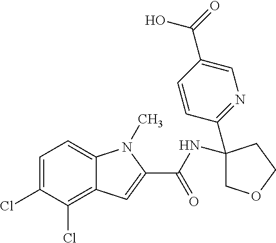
C1=C(Cl)C(Cl)=C2C(=C1)N(C)C(C(NC1(C3=NC=C(C(O)=O)C=C3)COCC1)=O)=C2
